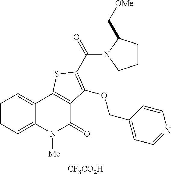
[CF3CO2H].C1=CC=C2C(=C1)C1=C(C(=O)N2[Me])C(OCC2=CC=NC=C2)=C(C(N2CCCC2C[OMe])=O)S1
